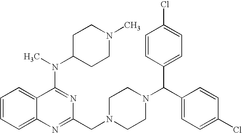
C1=CC=C2C(=C1)C(N(C)C1CCN(C)CC1)=NC(CN1CCN(C(C3=CC=C(Cl)C=C3)C3=CC=C(Cl)C=C3)CC1)=N2
